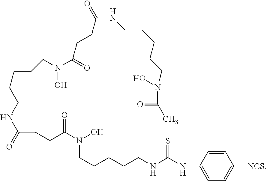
C1(NC(NCCCCCN(C(CCC(NCCCCCN(O)C(=O)CCC(NCCCCCN(C(=O)C)O)=O)=O)=O)O)=S)=CC=C([NCS])C=C1
